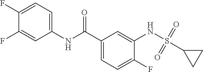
C1(F)=CC=C(NC(C2=CC=C(F)C(NS(=O)(=O)C3CC3)=C2)=O)C=C1F
